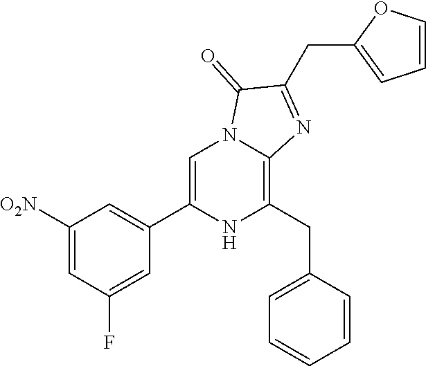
C1([O2N])=CC(F)=CC(C2=CN3C(=C(CC4=CC=CC=C4)N2)N=C(CC2=CC=CO2)C3=O)=C1
